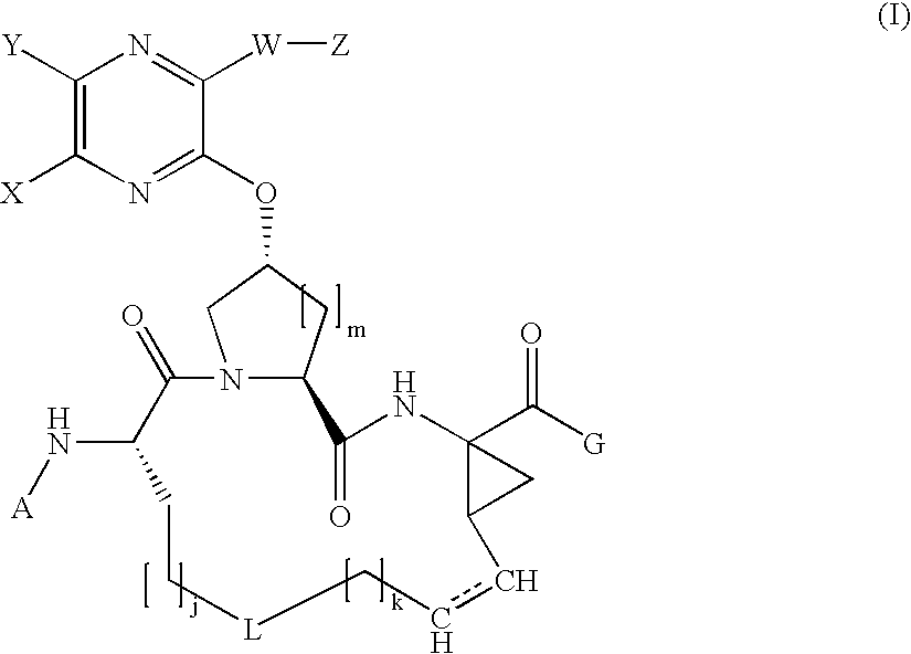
C1([Y])=C([X])N=C(OC2CC3N(C2)C(=O)C(N[A])CC[L]CccC2C(C([G])=O)(NC3=O)C2)C([W][Z])=N1
